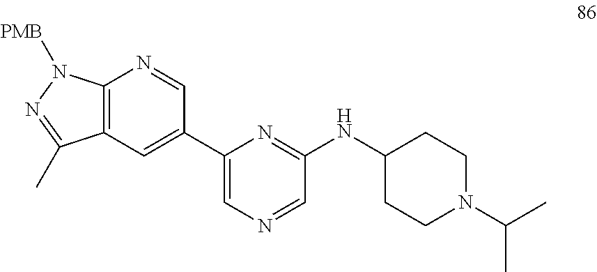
C12=C(C=C(C3=CN=CC(NC4CCN(C(C)C)CC4)=N3)C=N1)C(C)=NN2[PMB]
